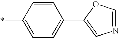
C1=C(*)C=CC(C2=CN=CO2)=C1
